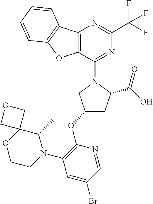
C1(OC2=C(N3C(C)C4(OCC3)COC4)C=C(Br)C=N2)CC(C(O)=O)N(C2=NC(C(F)(F)F)=NC3=C2OC2=C3C=CC=C2)C1
